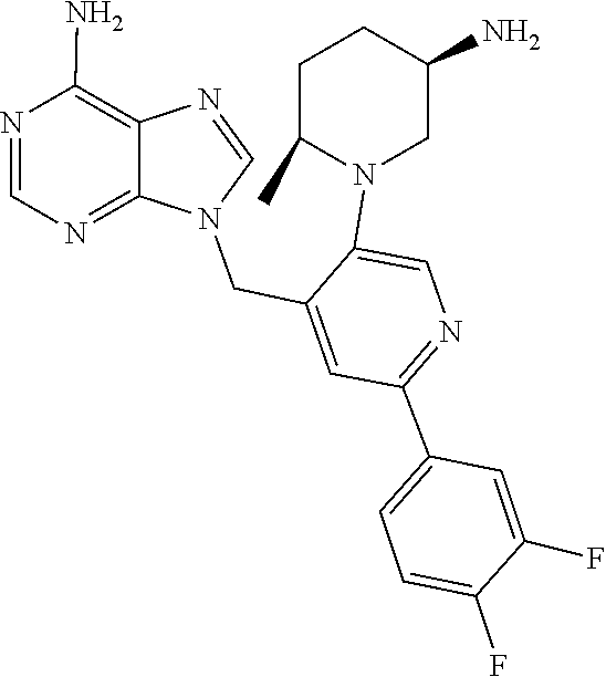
N1(CC2=CC(C3=CC=C(F)C(F)=C3)=NC=C2N2C(C)CCC(N)C2)C=NC2=C(N)N=CN=C12
